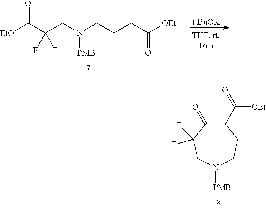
[EtO]C(C(CN(CCCC([OEt])=O)[PMB])(F)F)=O.[t-BuOK].C1(C([OEt])=O)C(=O)C(F)(F)CN([PMB])CC1
